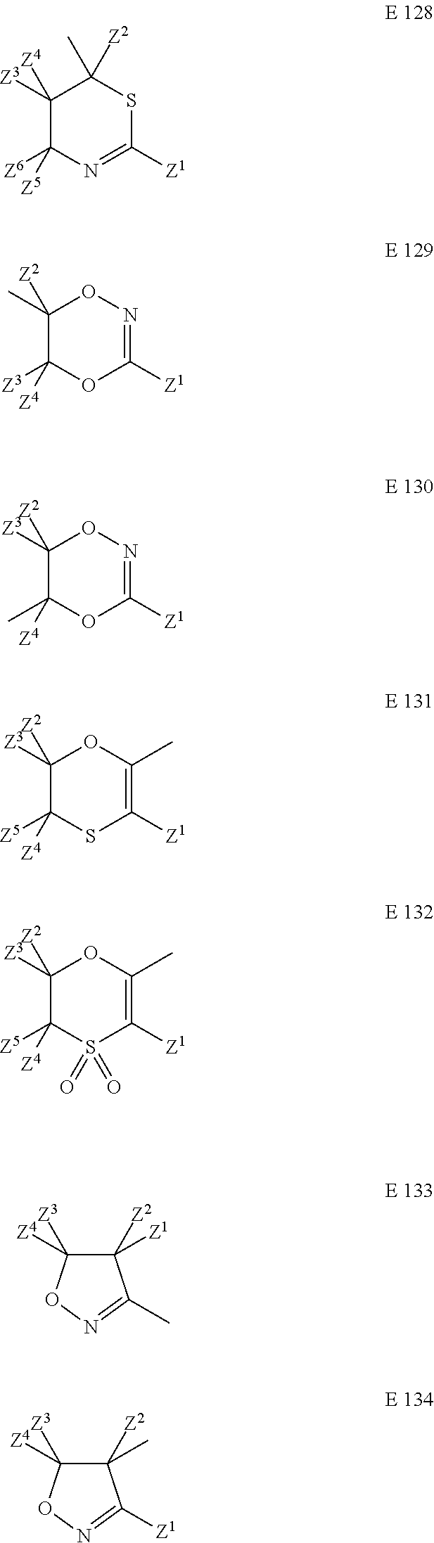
C1([Z4])([Z3])C([Z6])([Z5])N=C([Z1])SC1(C)[Z2].C1([Z2])(C)C([Z3])([Z4])OC([Z1])=NO1.C1([Z2])([Z3])C(C)([Z4])OC([Z1])=NO1.C1([Z2])([Z3])C([Z5])([Z4])SC([Z1])=C(C)O1.C1([Z2])([Z3])C([Z5])([Z4])S(=O)(=O)C([Z1])=C(C)O1.C1([Z2])([Z1])C([Z3])([Z4])ON=C1C.C1([Z2])(C)C([Z3])([Z4])ON=C1[Z1]
